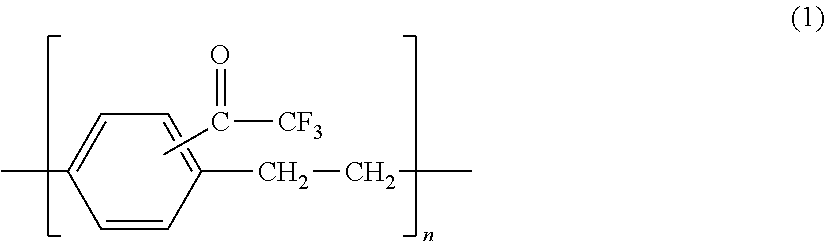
C1=CC(CCC)=CC=C1C.CC([CF3])=O
